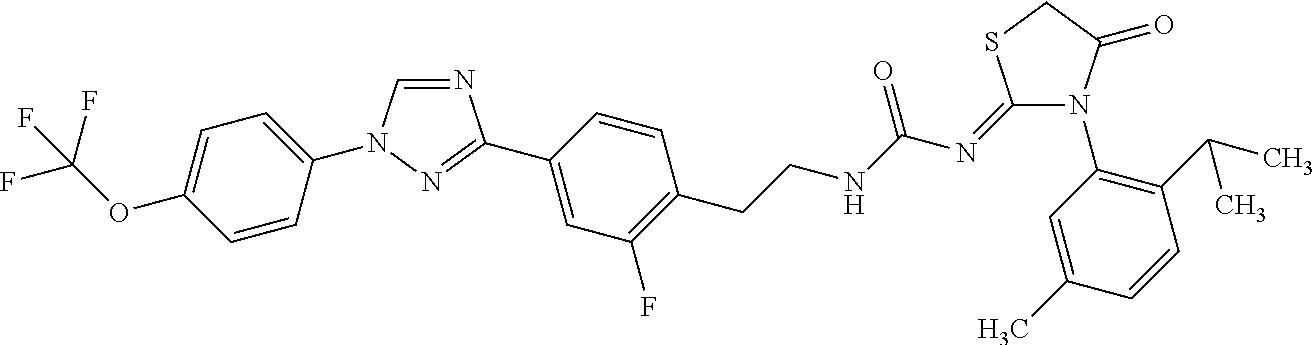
N1=CN(C2=CC=C(OC(F)(F)F)C=C2)N=C1C1=CC(F)=C(CCNC(N=C2SCC(=O)N2C2=C(C(C)C)C=CC(C)=C2)=O)C=C1
